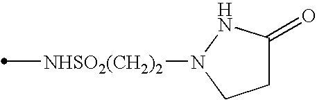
[NHSO2(CH2)2](C)N1CCC(=O)N1
